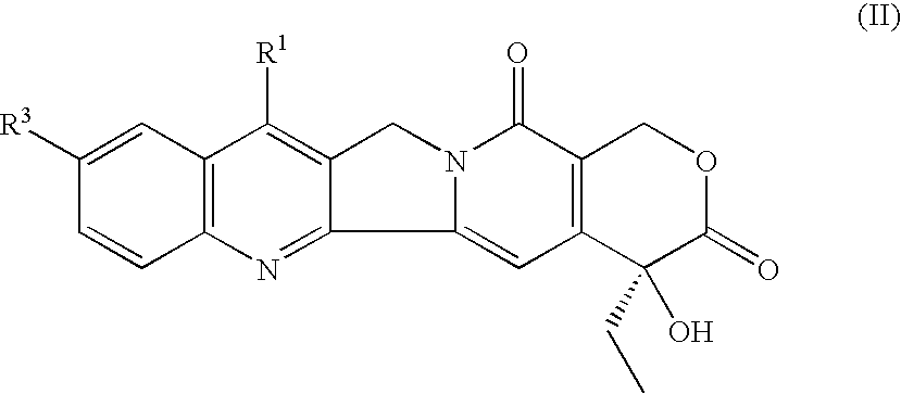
C12=C(N=C3C(=C1[R1])CN1C3=CC3=C(C1=O)COC(=O)C3(O)CC)C=CC([R3])=C2
